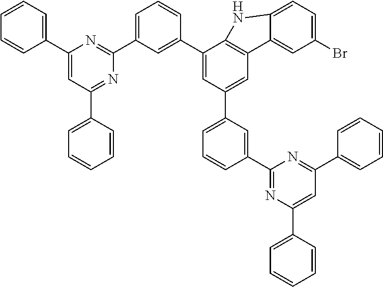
C1=CC=C(C2=CC(C3=CC=CC=C3)=NC(C3=CC=CC(C4=CC(C5=CC=CC(C6=NC(C7=CC=CC=C7)=CC(C7=CC=CC=C7)=N6)=C5)=CC5=C4NC4=CC=C(Br)C=C54)=C3)=N2)C=C1
